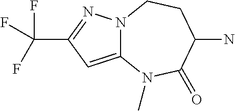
C12=CC(C(F)(F)F)=NN1CCC(N)C(=O)N2C
